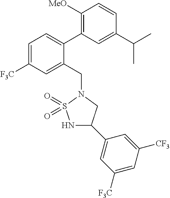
C1=C([F3C])C=C(CN2CC(C3=CC([F3C])=CC([CF3])=C3)NS2(=O)=O)C(C2=C([MeO])C=CC(C(C)C)=C2)=C1
